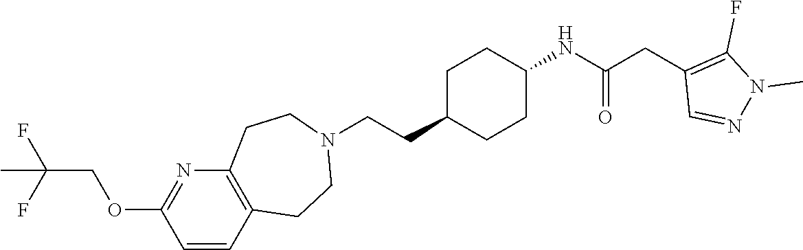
C1C(CCN2CCC3=C(CC2)C=CC(OCC(F)(F)C)=N3)CCC(NC(CC2=C(F)N(C)N=C2)=O)C1
